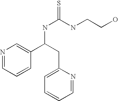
C1=CC=NC=C1C(NC(=S)NCCO)CC1=CC=CC=N1
